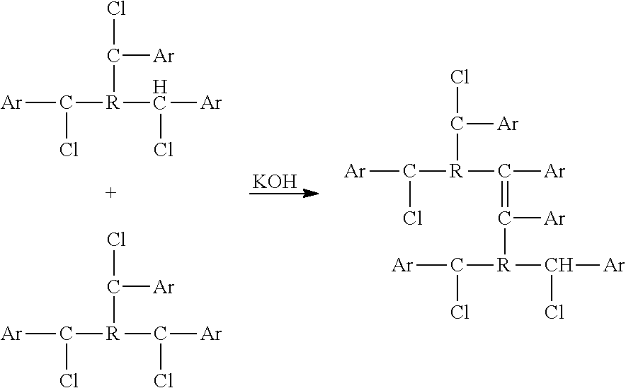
[KOH].[Ar]C(Cl)[R](C([Ar])Cl)C(Cl)[Ar].ClC([R](C([Ar])Cl)C([Ar])Cl)[Ar].[Ar]C(Cl)[R](C([Ar])=C([R](C([Ar])Cl)C([Ar])Cl)[Ar])C(Cl)[Ar]
